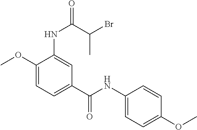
C1(OC)=CC=C(C(=O)NC2=CC=C(OC)C=C2)C=C1NC(=O)C(Br)C
